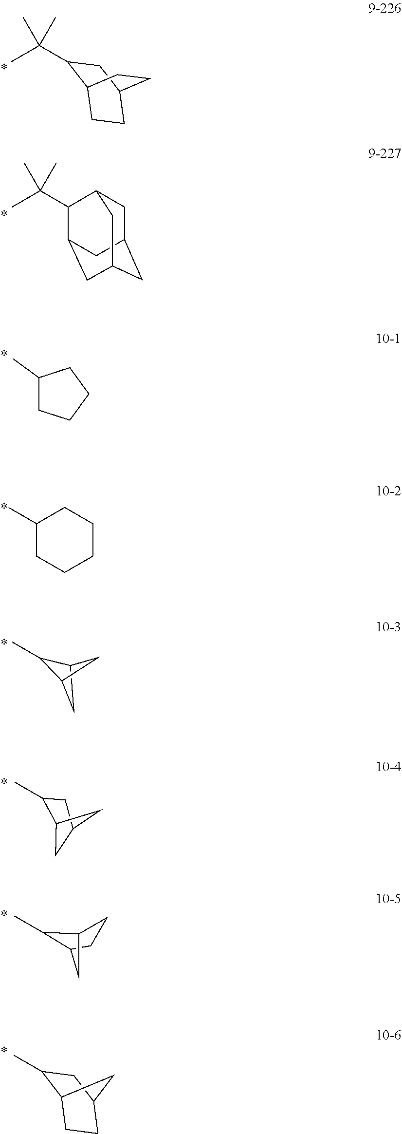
CC(C1C2CCC(C1)CC2)(C)C.CC(C1C2CC3CC(CC1C3)C2)(C)C.C1(C)CCCC1.C1(C)CCCCC1.CC1C2CC1C2.C12CC(C)C(C1)C2.CC1C2CCC1C2.CC1C2CCC(C1)C2
